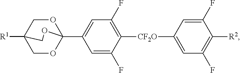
O1CC2([R1])COC1(C1=CC(F)=C([CF2O]C3=CC(F)=C([R2])C(F)=C3)C(F)=C1)OC2
